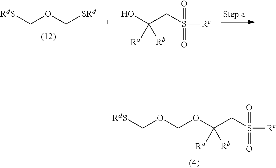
[RdS]COC[SRd].OC(CS([Rc])(=O)=O)([Ra])[Rb].O(C(CS([Rc])(=O)=O)([Ra])[Rb])COC[RdS]
